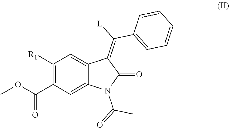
C1([R1])=C(C(OC)=O)C=C2C(=C1)C(=C(C1=CC=CC=C1)[L])C(=O)N2C(=O)C
